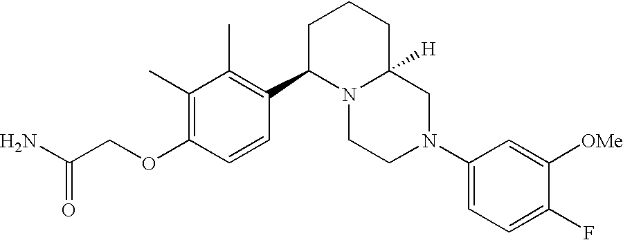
C1(C)=C(OCC(N)=O)C=CC(C2N3C([H])(CCC2)CN(C2=CC=C(F)C([OMe])=C2)CC3)=C1C
